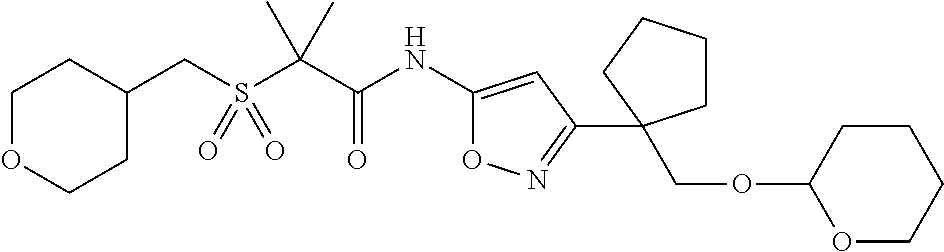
C(S(C(C(NC1=CC(C2(COC3OCCCC3)CCCC2)=NO1)=O)(C)C)(=O)=O)C1CCOCC1
